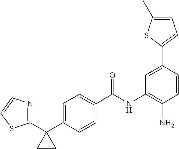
C1(C2=CC(NC(C3=CC=C(C4(C5=NC=CS5)CC4)C=C3)=O)=C(N)C=C2)=CC=C(C)S1
